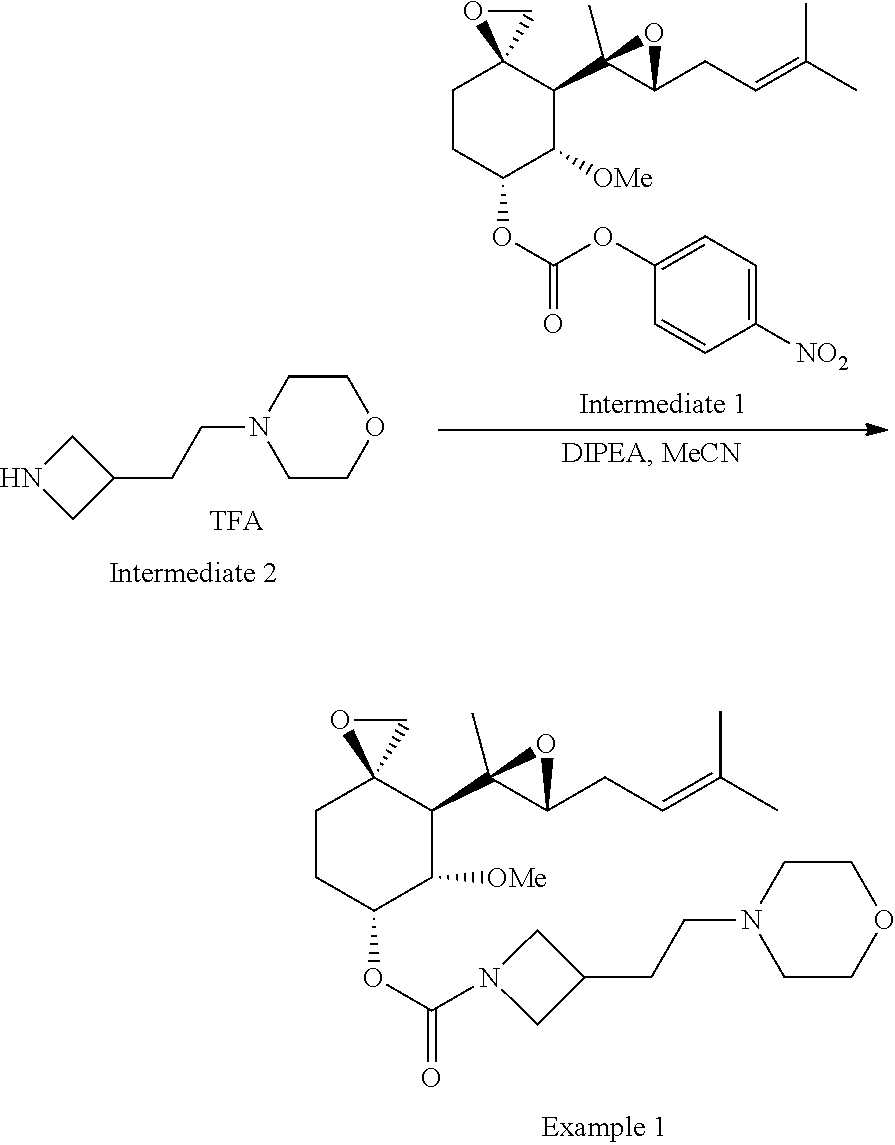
C1CC(OC(=O)N2CC(CCN3CCOCC3)C2)C([OMe])C(C2(C)C(CC=C(C)C)O2)C12CO2.C1CC(OC(OC2=CC=C([NO2])C=C2)=O)C([OMe])C(C2(C)C(CC=C(C)C)O2)C12CO2.C1COCCN1CCC1CNC1.[TFA]
